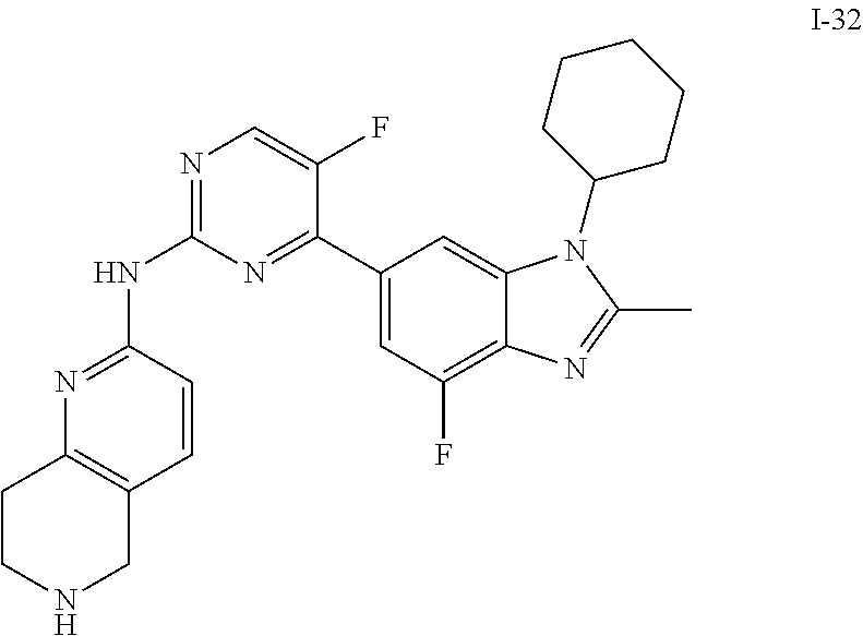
N1=C(NC2=NC3=C(C=C2)CNCC3)N=C(C2=CC(F)=C3C(=C2)N(C2CCCCC2)C(C)=N3)C(F)=C1
